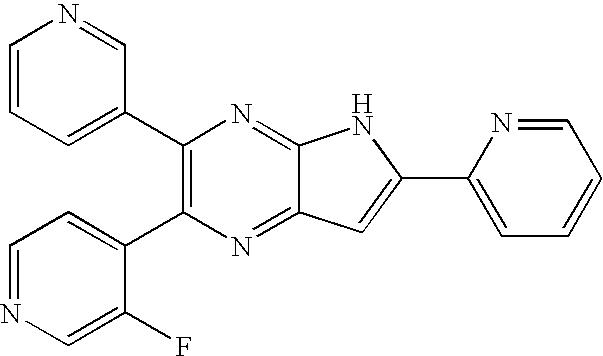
C1(C2=C(C3=CC=NC=C3F)N=C3C(=N2)NC(C2=CC=CC=N2)=C3)=CC=CN=C1
